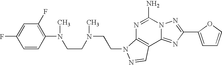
C1(N(CCN(CCN2C3=C(C4=NC(C5=CC=CO5)=NN4C(N)=N3)C=N2)C)C)=C(F)C=C(F)C=C1
